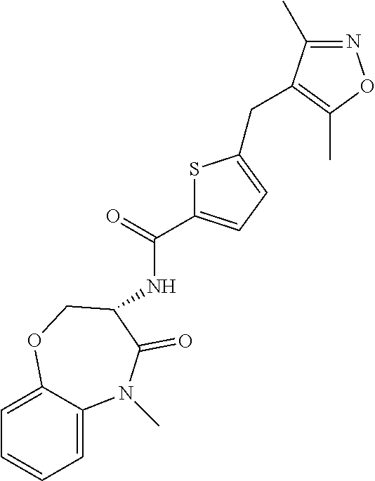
C1=C2C(=CC=C1)N(C)C(=O)C(NC(=O)C1=CC=C(CC3=C(C)ON=C3C)S1)CO2
